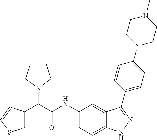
C1(NC(C(C2=CSC=C2)N2CCCC2)=O)=CC=C2C(=C1)C(C1=CC=C(N3CCN(C)CC3)C=C1)=NN2
